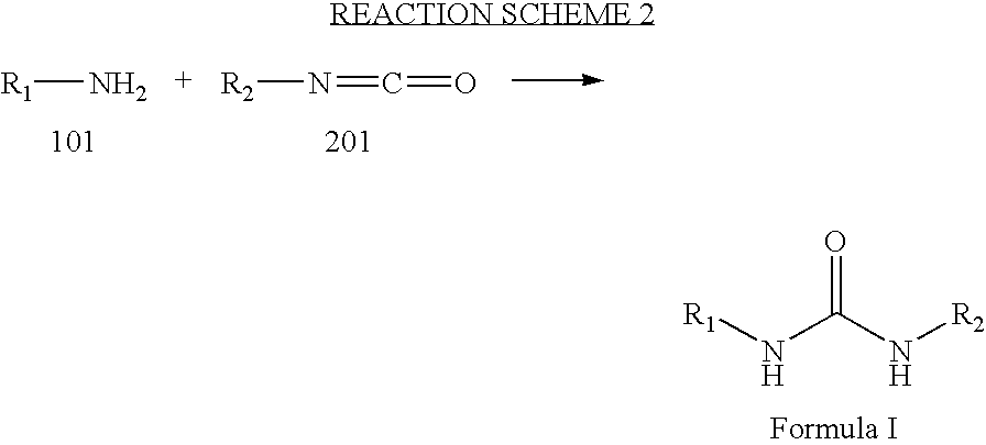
N(C(N[R2])=O)[R1].[R2]N=C=O.[R1]N
